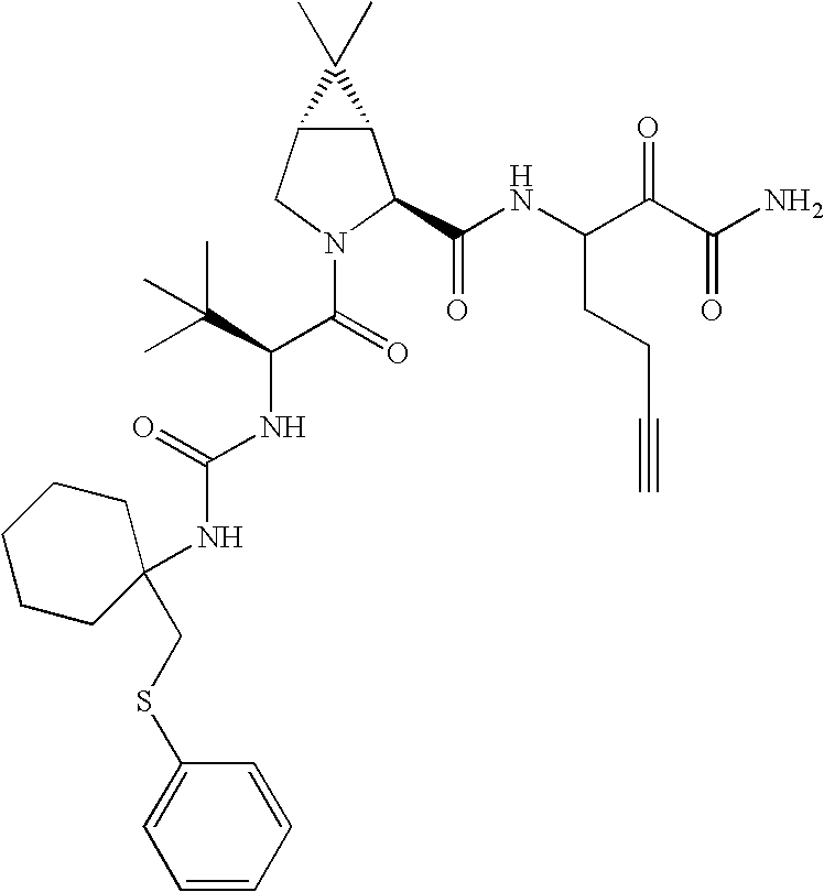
C12C(CN(C(C(NC(=O)NC3(CSC4=CC=CC=C4)CCCCC3)C(C)(C)C)=O)C1C(NC(C(C(N)=O)=O)CCC#C)=O)C2(C)C
